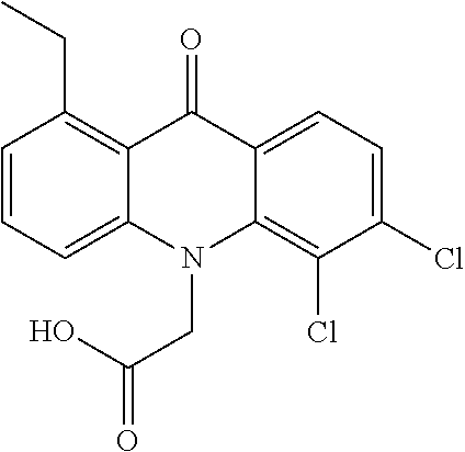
C12=C(Cl)C(Cl)=CC=C1C(=O)C1=C(CC)C=CC=C1N2CC(=O)O
